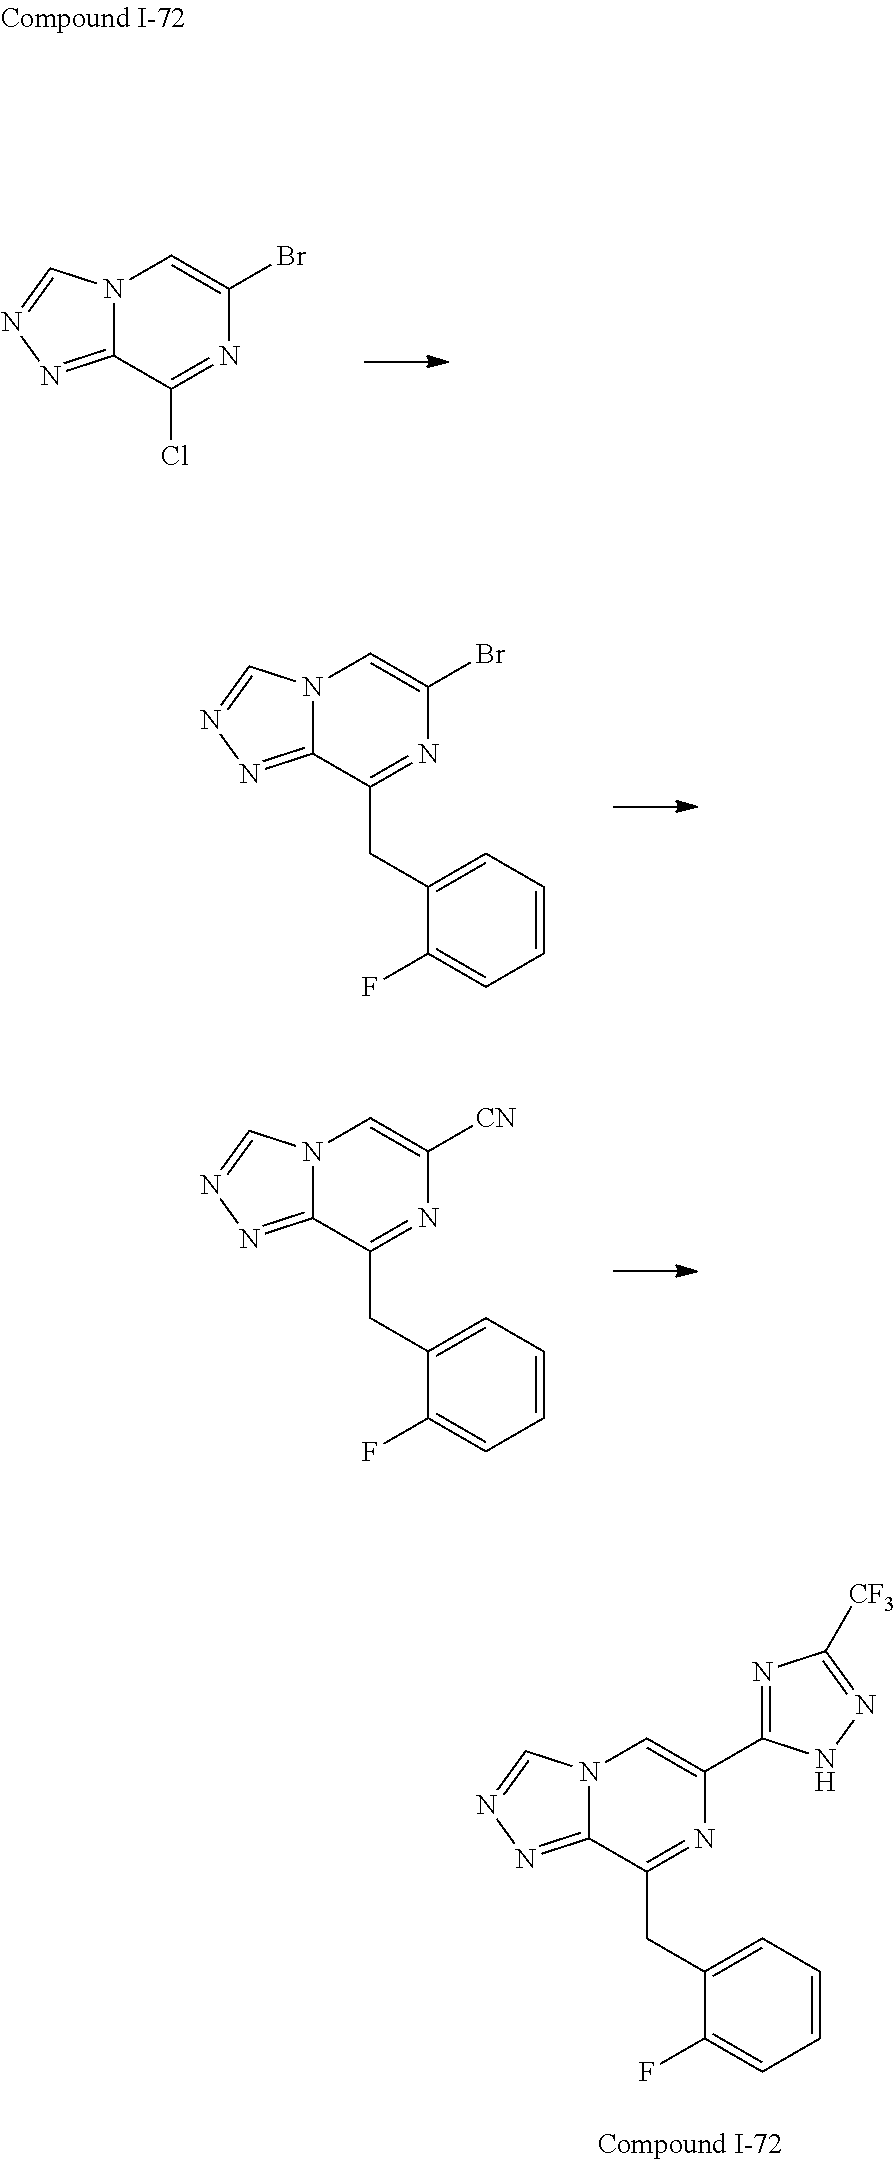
ClC1=NC(Br)=CN2C1=NN=C2.C1=C(CC2=NC(Br)=CN3C2=NN=C3)C(F)=CC=C1.C1=C(CC2=NC([CN])=CN3C2=NN=C3)C(F)=CC=C1.C1=C(CC2=NC(C3=NC([CF3])=NN3)=CN3C2=NN=C3)C(F)=CC=C1
